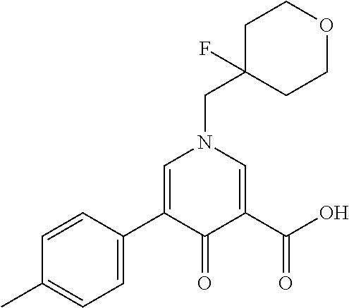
C1=CC(C2=CN(CC3(F)CCOCC3)C=C(C(O)=O)C2=O)=CC=C1C
